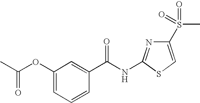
C1(OC(C)=O)=CC=CC(C(NC2=NC(S(=O)(C)=O)=CS2)=O)=C1
